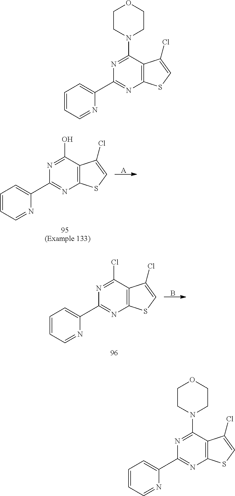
N1=C(N2CCOCC2)C2=C(N=C1C1=CC=CC=N1)SC=C2Cl.N1=C(N2CCOCC2)C2=C(N=C1C1=CC=CC=N1)SC=C2Cl.N1=C(O)C2=C(N=C1C1=CC=CC=N1)SC=C2Cl.[A].N1=C(Cl)C2=C(N=C1C1=CC=CC=N1)SC=C2Cl.B
